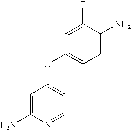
C1=C(N)N=CC=C1OC1=CC=C(N)C(F)=C1
